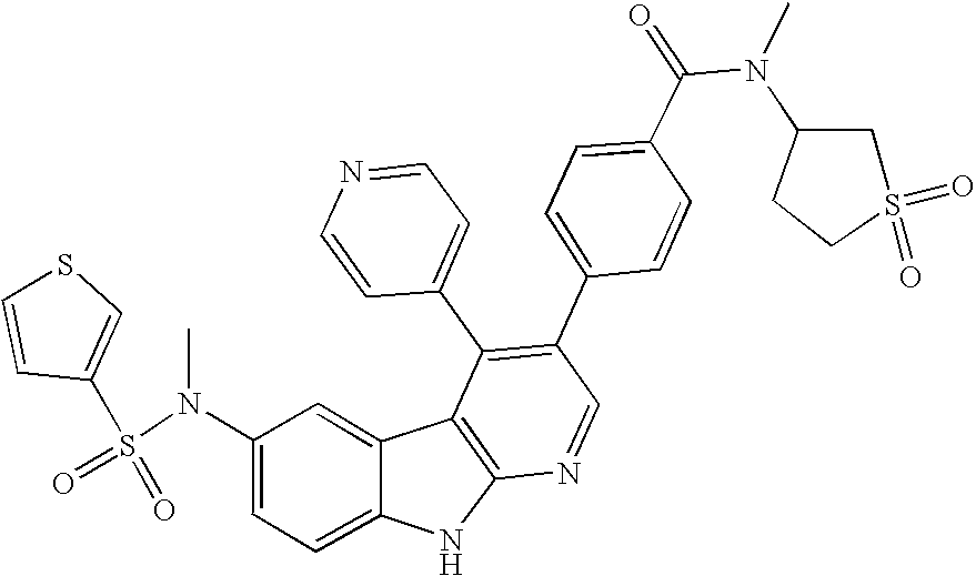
N(C1=CC=C2C(=C1)C1=C(N2)N=CC(C2=CC=C(C(N(C3CCS(=O)(=O)C3)C)=O)C=C2)=C1C1=CC=NC=C1)(S(=O)(=O)C1=CSC=C1)C
